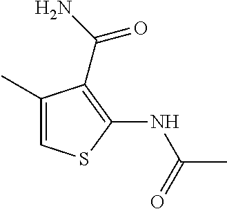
C1(C)=CSC(NC(C)=O)=C1C(N)=O
